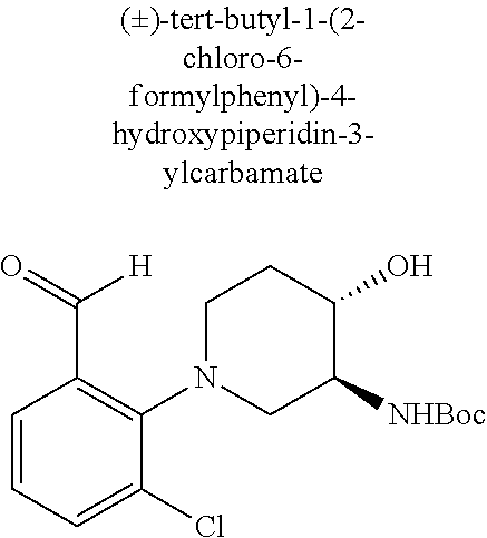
C1=CC=C(Cl)C(N2CC([NHBoc])C(O)CC2)=C1C([H])=O
